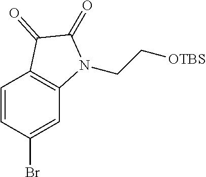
C1=CC(Br)=CC2=C1C(=O)C(=O)N2CC[OTBS]
